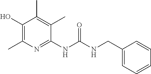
C1(NC(NCC2=CC=CC=C2)=O)=NC(C)=C(O)C(C)=C1C
